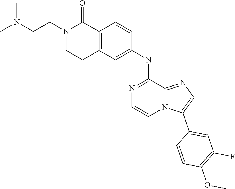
N1(CCN(C)C)C(=O)C2=C(C=C(NC3=NC=CN4C3=NC=C4C3=CC(F)=C(OC)C=C3)C=C2)CC1
